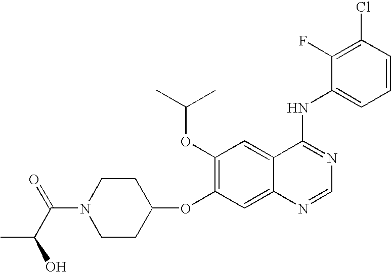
N1(C(=O)C(O)C)CCC(OC2=C(OC(C)C)C=C3C(=C2)N=CN=C3NC2=CC=CC(Cl)=C2F)CC1
